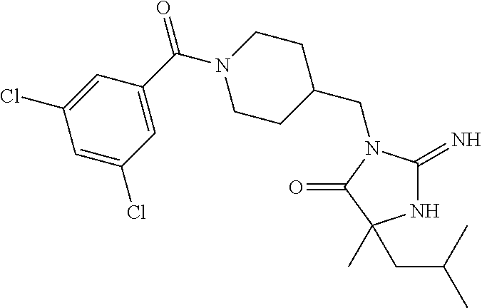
C1(C(N2CCC(CN3C(=N)NC(C)(CC(C)C)C3=O)CC2)=O)=CC(Cl)=CC(Cl)=C1
